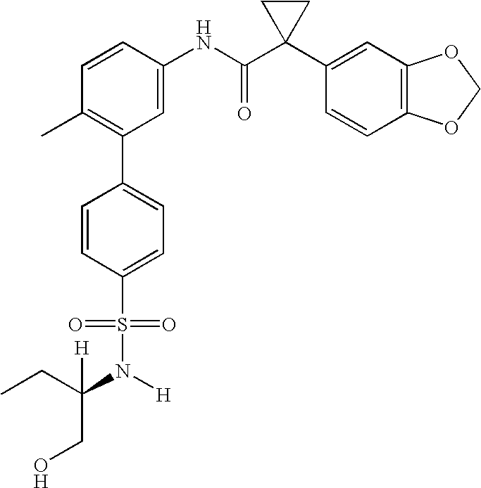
C1=CC(NC(C2(C3=CC4=C(C=C3)OCO4)CC2)=O)=CC(C2=CC=C(S(=O)(=O)N([H])C([H])(CO)CC)C=C2)=C1C
